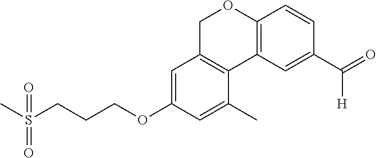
CS(CCCOC1=CC2=C(C(C)=C1)C1=C(OC2)C=CC(C(=O)[H])=C1)(=O)=O
